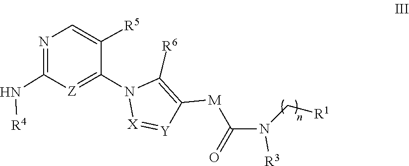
[X]1=[Y]C([M]C(=O)N([R3])C[R1])=C([R6])N1C1=[Z]C(N[R4])=NC=C1[R5]
